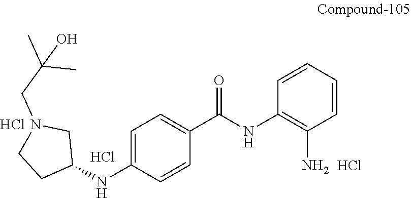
C1=C(NC2CN(CC(C)(C)O)CC2)C=CC(C(NC2=C(N)C=CC=C2)=O)=C1.Cl.Cl.Cl
